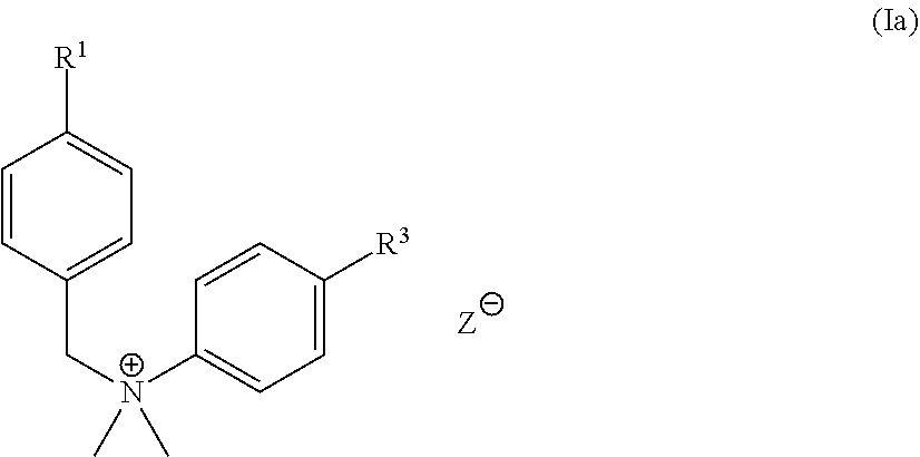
C1=CC(C[N+](C)(C2=CC=C([R3])C=C2)C)=CC=C1[R1]
